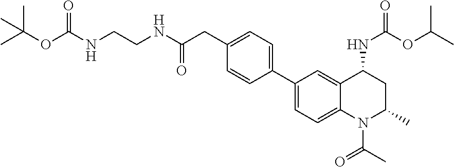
C1(C2=CC=C3C(=C2)C(NC(OC(C)C)=O)CC(C)N3C(=O)C)=CC=C(CC(NCCNC(OC(C)(C)C)=O)=O)C=C1
